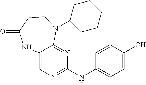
N(C1=CC=C(O)C=C1)C1=NC=C2C(=N1)N(C1CCCCC1)CCC(=O)N2
